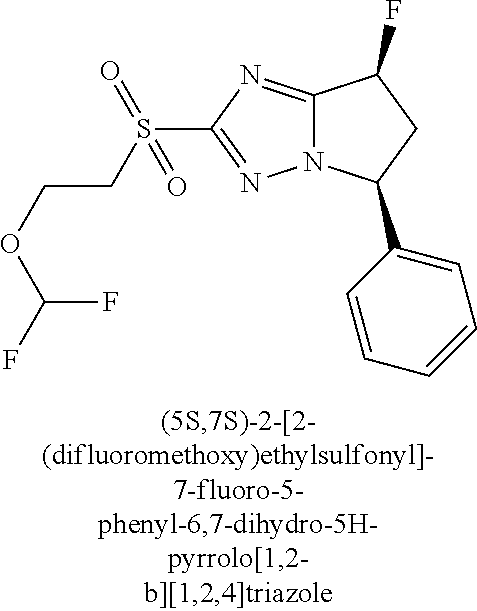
C12=NC(S(CCOC(F)F)(=O)=O)=NN1C(C1=CC=CC=C1)CC2F
